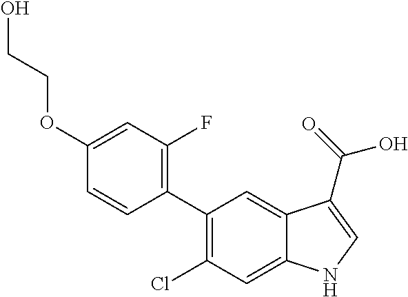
C1(C2=C(Cl)C=C3C(=C2)C(C(=O)O)=CN3)=C(F)C=C(OCCO)C=C1
